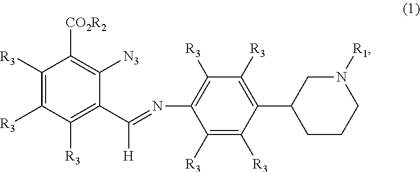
C1([R3])=C([R3])C(C2CCCN([R1])C2)=C([R3])C([R3])=C1N=C(C1=C([R3])C([R3])=C([R3])C([CO2R2])=C1[N3])[H]
